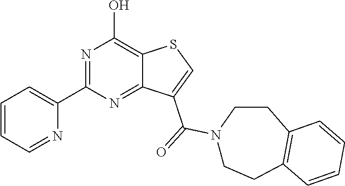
C1(C2=CC=CC=N2)=NC(O)=C2C(=N1)C(C(=O)N1CCC3=C(CC1)C=CC=C3)=CS2
